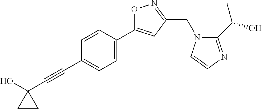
C1=CC(C2=CC(CN3C(C(O)C)=NC=C3)=NO2)=CC=C1C#CC1(O)CC1
